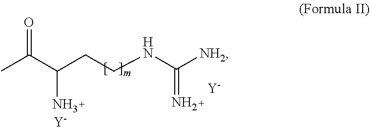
CC(C(CCNC([NH2])=N)N)=O.[Y].[Y]
